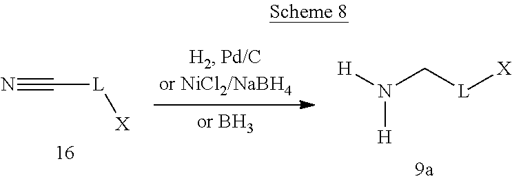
N#C[L][X].[H]N(C[L][X])[H]
